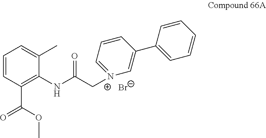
C1=CC(C(OC)=O)=C(NC(C[N+]2=CC=CC(C3=CC=CC=C3)=C2)=O)C(C)=C1.[Br-]
